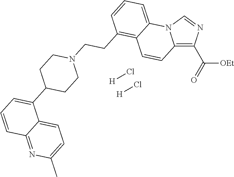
[H]Cl.[H]Cl.C12=C(C([OEt])=O)N=CN1C1=CC=CC(CCN3CCC(C4=CC=CC5=NC(C)=CC=C45)CC3)=C1C=C2
